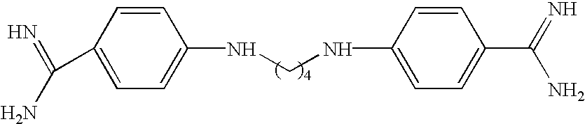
C1(C(=N)N)=CC=C(NCNC2=CC=C(C(=N)N)C=C2)C=C1
